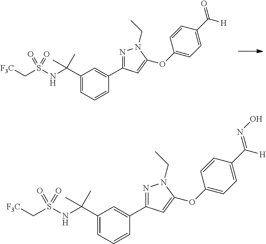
C1=C(C(NS(C[F3C])(=O)=O)(C)C)C=C(C2=NN(CC)C(OC3=CC=C(C(=O)[H])C=C3)=C2)C=C1.C1=C(C(NS(C[F3C])(=O)=O)(C)C)C=C(C2=NN(CC)C(OC3=CC=C(C([H])=NO)C=C3)=C2)C=C1
